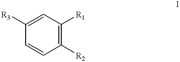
C1=C([R3])C=CC([R2])=C1[R1]
